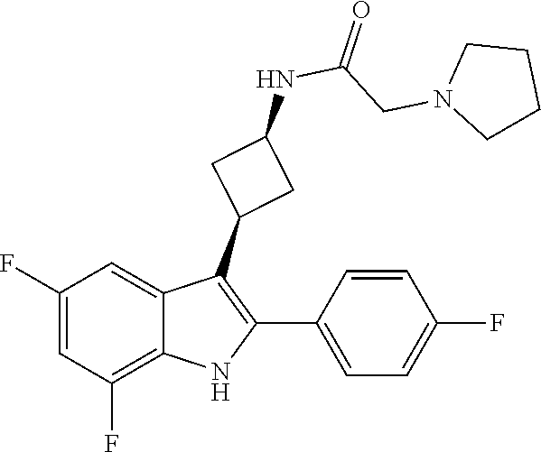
C(N1CCCC1)C(NC1CC(C2=C(C3=CC=C(F)C=C3)NC3=C(F)C=C(F)C=C32)C1)=O
